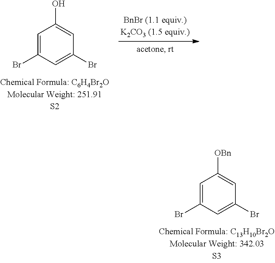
C1=C(Br)C=C(Br)C=C1O.C1=C(Br)C=C(Br)C=C1[OBn]
